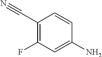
C1(C#N)=C(F)C=C(N)C=C1
